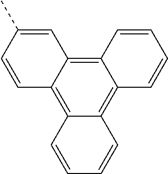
C1=C(C)C=CC2=C3C(=C4C(=C12)C=CC=C4)C=CC=C3
